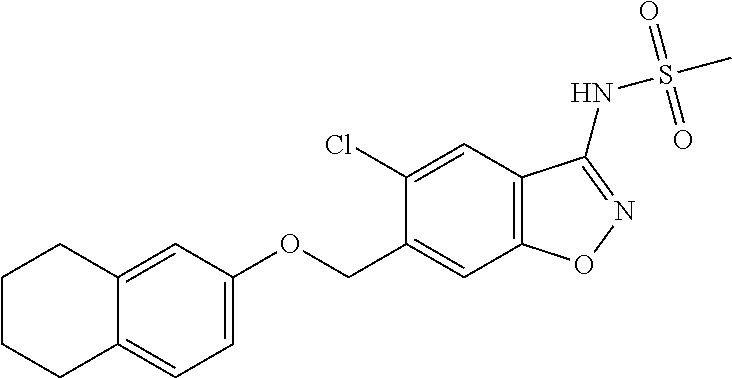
C1=C(OCC2=CC3=C(C=C2Cl)C(NS(C)(=O)=O)=NO3)C=C2C(=C1)CCCC2
